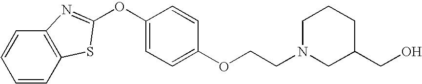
C1(OCCN2CC(CO)CCC2)=CC=C(OC2=NC3=C(C=CC=C3)S2)C=C1
